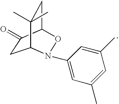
C1C(=O)C2CC(C)(C)C1N(C1=CC(C)=CC(C)=C1)O2
